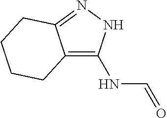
C12=C(NC=O)NN=C1CCCC2
